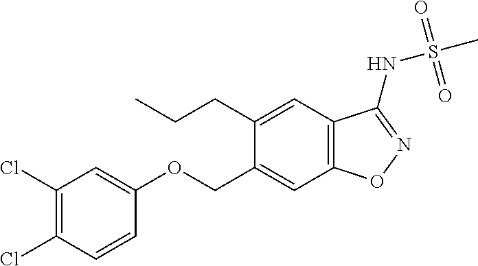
C1(Cl)=C(Cl)C=CC(OCC2=CC3=C(C=C2CCC)C(NS(C)(=O)=O)=NO3)=C1
